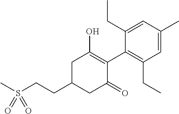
CS(CCC1CC(=O)C(C2=C(CC)C=C(C)C=C2CC)=C(O)C1)(=O)=O
